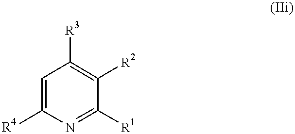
C1=C([R4])N=C([R1])C([R2])=C1[R3]
